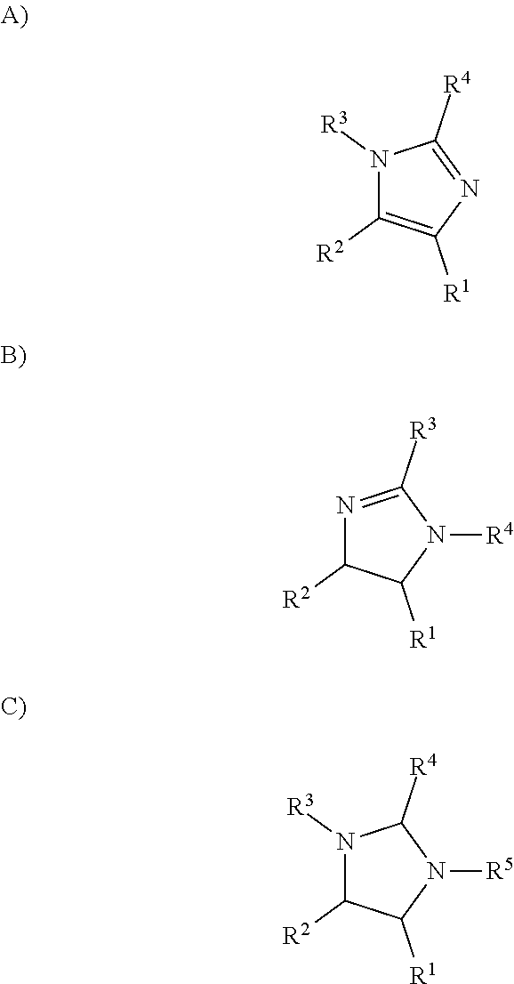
N1([R3])C([R2])=C([R1])N=C1[R4].N1=C([R3])N([R4])C([R1])C1[R2].N1([R3])C([R2])C([R1])N([R5])C1[R4]
